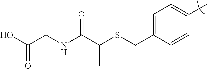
C1=C(CSC(C(NCC(O)=O)=O)C)C=CC(C)=C1
